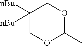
C1([nBu])([nBu])COC(C)OC1
